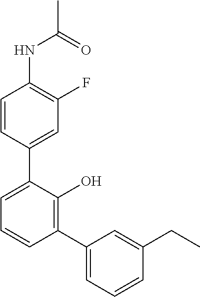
C1(NC(C)=O)=C(F)C=C(C2=CC=CC(C3=CC=CC(CC)=C3)=C2O)C=C1
